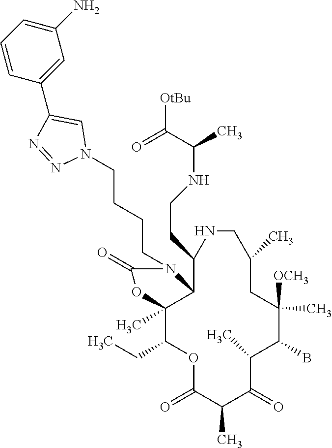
O1C(=O)C(C)C(=O)C(C)C(B)C([OCH3])(C)CC(C)CNC(CCNC(C)C(=O)[OtBu])C2C(C)(C1CC)OC(=O)N2CCCCN1C=C(C2=CC(N)=CC=C2)N=N1
